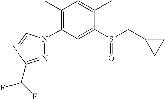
C1(C)=CC(C)=C(N2N=C(C(F)F)N=C2)C=C1S(=O)CC1CC1
